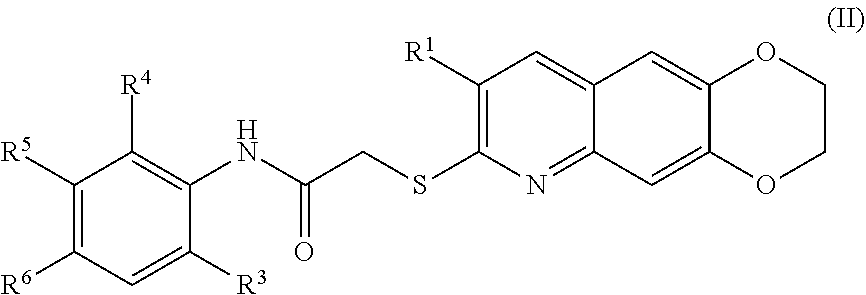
C1([R5])=C([R6])C=C([R3])C(NC(CSC2=C([R1])C=C3C(=N2)C=C2C(=C3)OCCO2)=O)=C1[R4]
